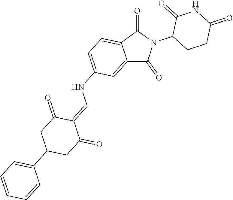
C12=CC(NC=C3C(=O)CC(C4=CC=CC=C4)CC3=O)=CC=C1C(=O)N(C1CCC(=O)NC1=O)C2=O
